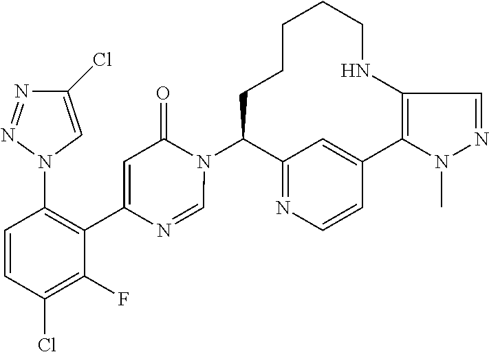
C12=NC=CC(=C1)C1=C(NCCCCCC2N2C(=O)C=C(C3=C(N4C=C(Cl)N=N4)C=CC(Cl)=C3F)N=C2)C=NN1C
